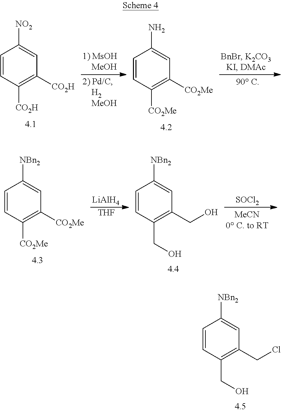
C1=CC([CO2H])=C([CO2H])C=C1[NO2].C1=CC([CO2Me])=C([CO2Me])C=C1N.C1=CC(CO)=C(CCl)C=C1[NBn2].C1=CC([CO2Me])=C([CO2Me])C=C1[NBn2].[LiAlH4].[THF].C1=CC(CO)=C(CO)C=C1[NBn2].[SOCl2]
